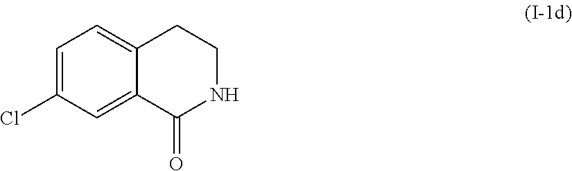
C1=C(Cl)C=C2C(=C1)CCNC2=O
